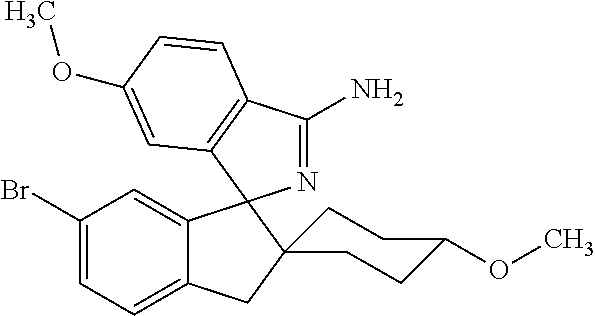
C1(Br)=CC=C2C(=C1)C1(C3(C2)CCC(OC)CC3)N=C(N)C2=C1C=C(OC)C=C2
